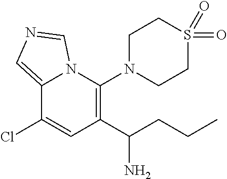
C12=CN=CN1C(N1CCS(=O)(=O)CC1)=C(C(N)CCC)C=C2Cl
